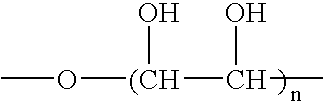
CO[(CH](O)C(O)C
